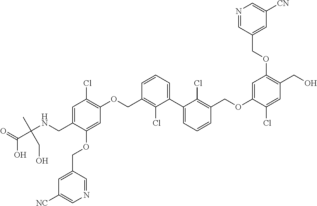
C(NCC1=CC(Cl)=C(OCC2=C(Cl)C(C3=CC=CC(COC4=CC(OCC5=CC([CN])=CN=C5)=C(CO)C=C4Cl)=C3Cl)=CC=C2)C=C1OCC1=CC([NC])=CN=C1)(C(O)=O)(C)CO
